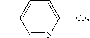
C1=C(C)C=NC([CF3])=C1
